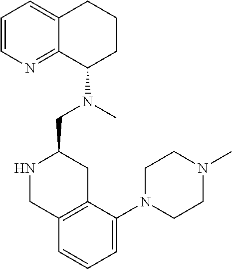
C1=CN=C2C(=C1)CCCC2N(C)CC1NCC2=C(C1)C(N1CCN(C)CC1)=CC=C2
